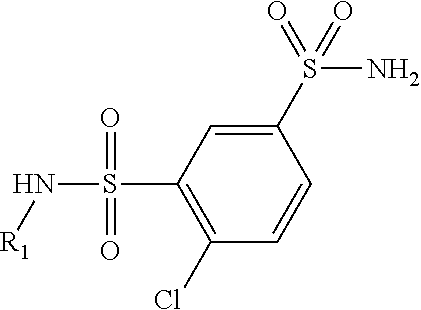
C1(S(=O)(N)=O)=CC(S(N[R1])(=O)=O)=C(Cl)C=C1
